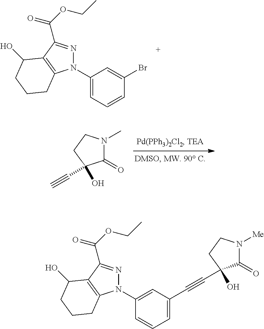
N1(C2=CC=CC(Br)=C2)N=C(C(OCC)=O)C2=C1CCCC2O.C1(=O)N(C)CCC1(C#C)O.N1(C2=CC(C#CC3(O)C(=O)N([Me])CC3)=CC=C2)N=C(C(OCC)=O)C2=C1CCCC2O
